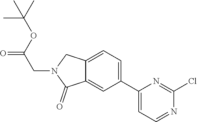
ClC1=NC(C2=CC=C3C(=C2)C(=O)N(CC(=O)OC(C)(C)C)C3)=CC=N1
